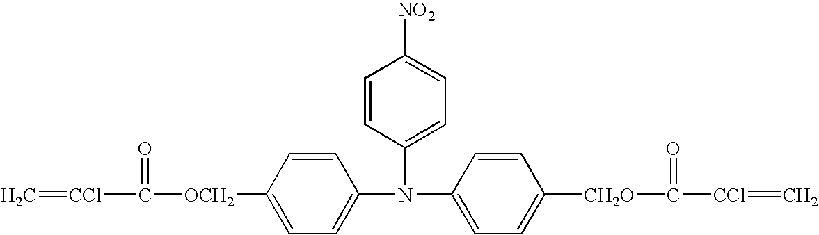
C=[CCl]C([OCH2]C1=CC=C(N(C2=CC=C([CH2O]C([CCl]=C)=O)C=C2)C2=CC=C([NO2])C=C2)C=C1)=O
